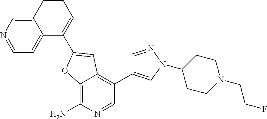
C12=CN=CC=C1C(C1=CC3=C(C4=CN(C5CCN(CCF)CC5)N=C4)C=NC(N)=C3O1)=CC=C2
